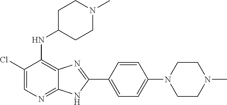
C1(Cl)=CN=C2C(=C1NC1CCN(C)CC1)N=C(C1=CC=C(N3CCN(C)CC3)C=C1)N2
